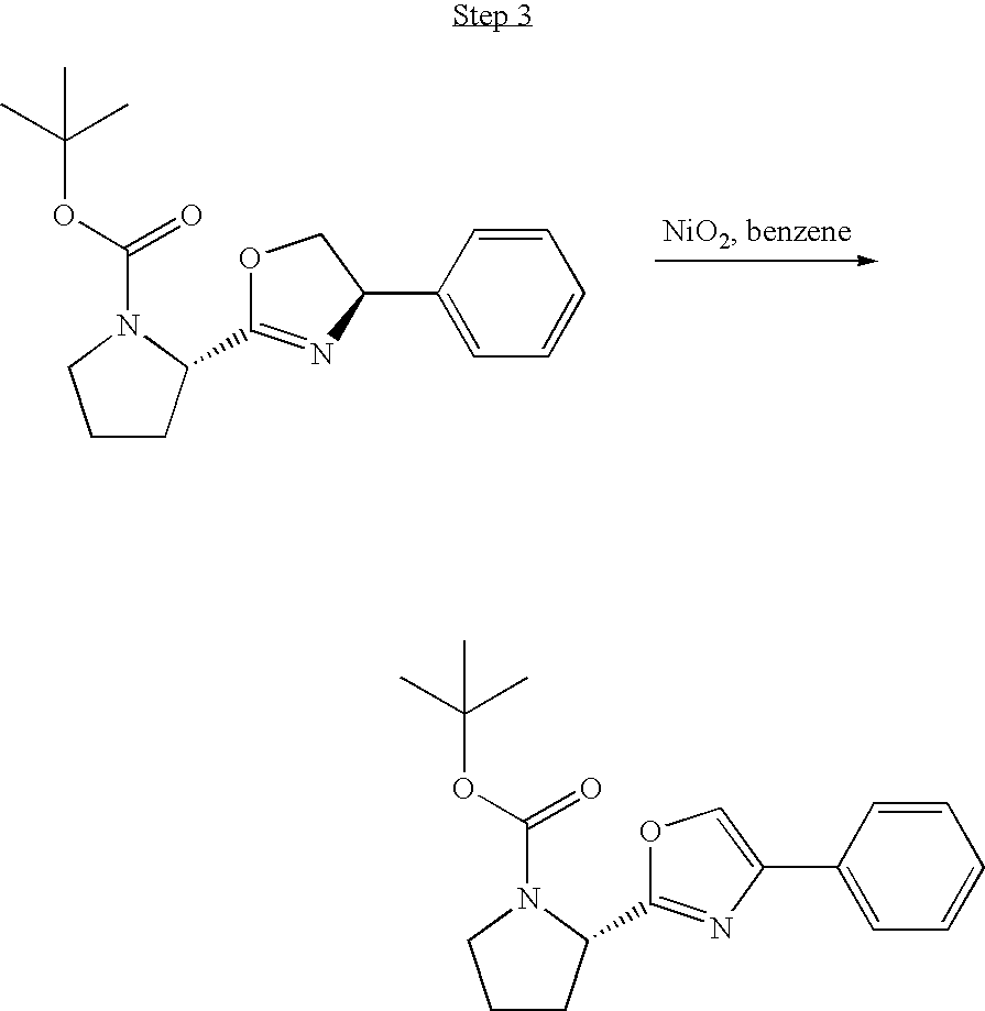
C1CC(C2=NC(C3=CC=CC=C3)CO2)N(C(OC(C)(C)C)=O)C1.C1CC(C2=NC(C3=CC=CC=C3)=CO2)N(C(OC(C)(C)C)=O)C1
